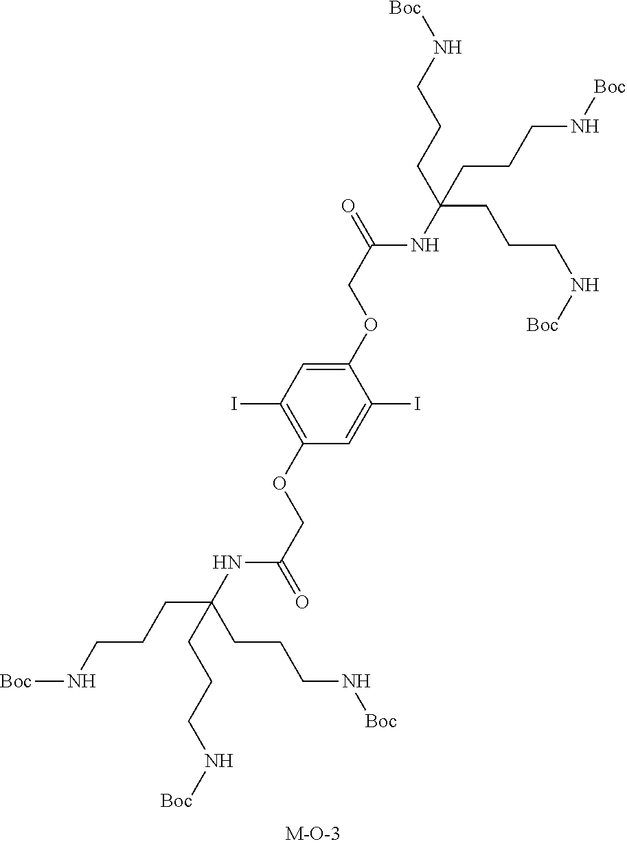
C1(OCC(=O)NC(CCCN[Boc])(CCCN[Boc])CCCN[Boc])=CC(I)=C(OCC(NC(CCCN[Boc])(CCCN[Boc])CCCN[Boc])=O)C=C1I
